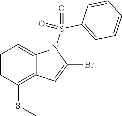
C1=CC(SC)=C2C(=C1)N(S(=O)(C1=CC=CC=C1)=O)C(Br)=C2
